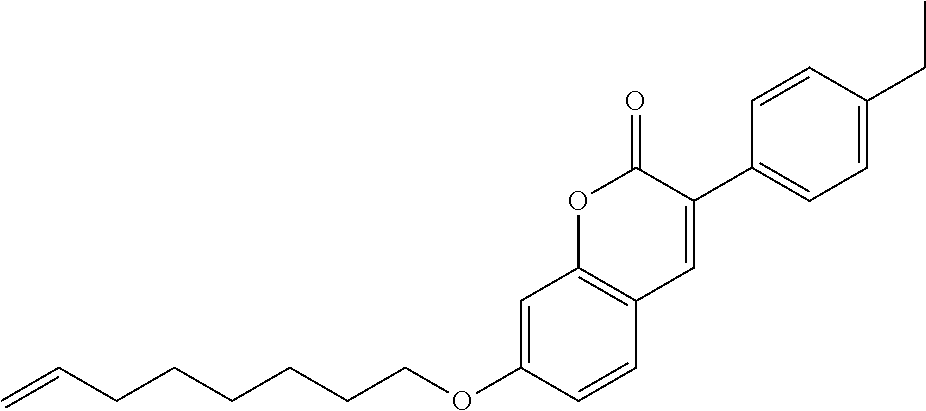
C1=C(CC)C=CC(C2=CC3=C(OC2=O)C=C(OCCCCCCC=C)C=C3)=C1
